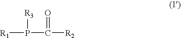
[R1]P(C(=O)[R2])[R3]
